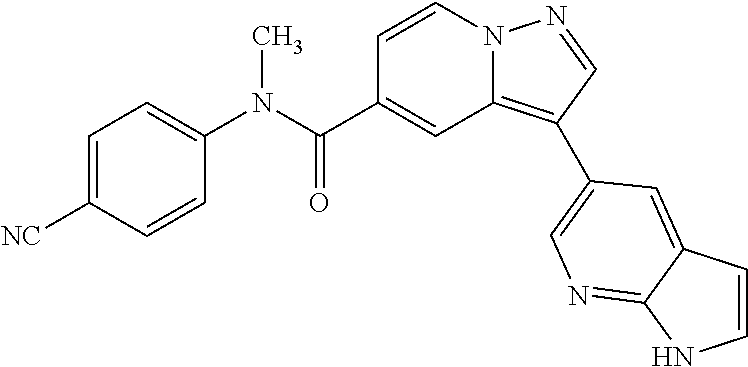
C1=CN2C(=C(C3=CN=C4C(=C3)C=CN4)C=N2)C=C1C(N(C1=CC=C([NC])C=C1)C)=O
